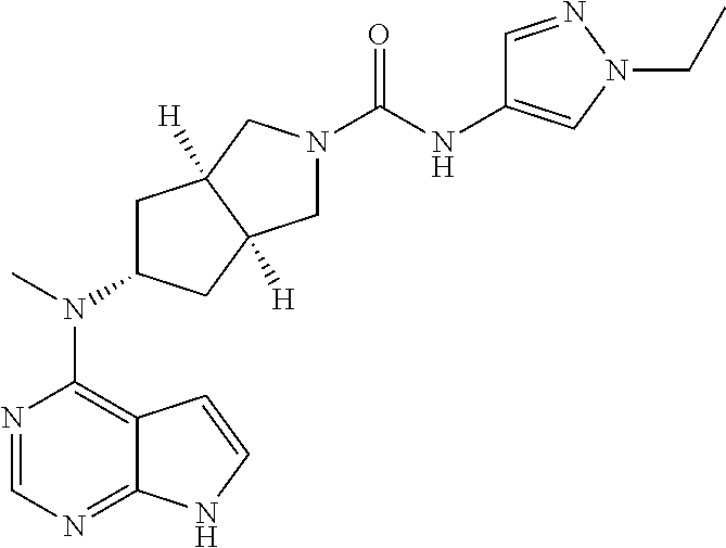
N1=CN=C2C(=C1N(C1CC3([H])C([H])(C1)CN(C(NC1=CN(CC)N=C1)=O)C3)C)C=CN2
